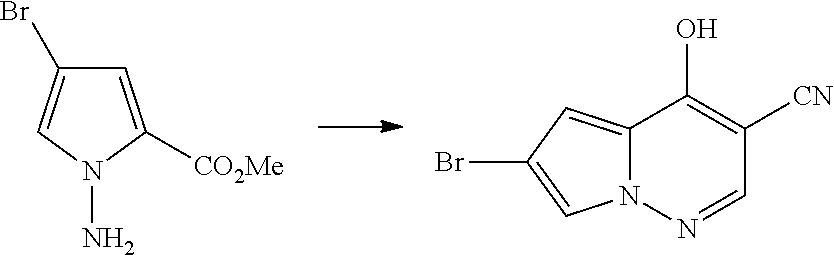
C1=C([CO2Me])N(N)C=C1Br.C12=CC(Br)=CN1N=CC([CN])=C2O
